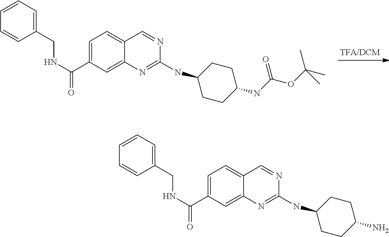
C1=C(C(=O)NCC2=CC=CC=C2)C=C2C(=C1)C=NC(NC1CCC(N)CC1)=N2.C1=C(C(=O)NCC2=CC=CC=C2)C=C2C(=C1)C=NC(NC1CCC(NC(OC(C)(C)C)=O)CC1)=N2
